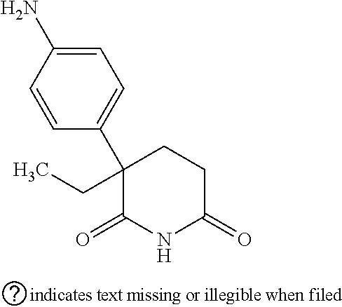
C1=C(N)C=CC(C2(CC)C(=O)NC(=O)CC2)=C1
